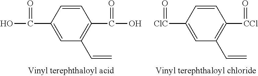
C1=CC(C(O)=O)=CC(C=C)=C1C(O)=O.C1=CC([ClC]=O)=CC(C=C)=C1[CCl]=O
